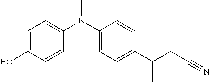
C1=C(O)C=CC(N(C2=CC=C(C(CC#N)C)C=C2)C)=C1
